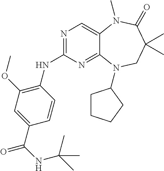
N1=C(NC2=C(OC)C=C(C(=O)NC(C)(C)C)C=C2)N=C2C(=C1)N(C)C(=O)C(C)(C)CN2C1CCCC1
